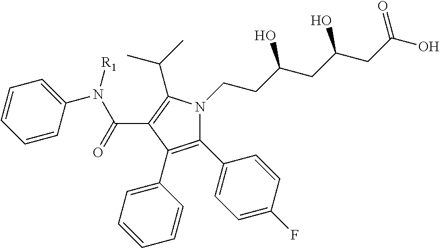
C1(C2=CC=C(F)C=C2)=C(C2=CC=CC=C2)C(C(=O)N(C2=CC=CC=C2)[R1])=C(C(C)C)N1CCC(CC(CC(O)=O)O)O
